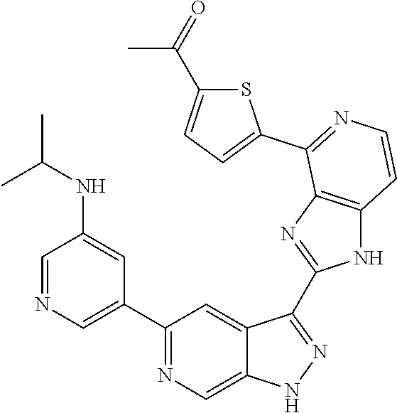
C1=NC=C(C2=NC=C3C(=C2)C(C2=NC4=C(N2)C=CN=C4C2=CC=C(C(=O)C)S2)=NN3)C=C1NC(C)C
